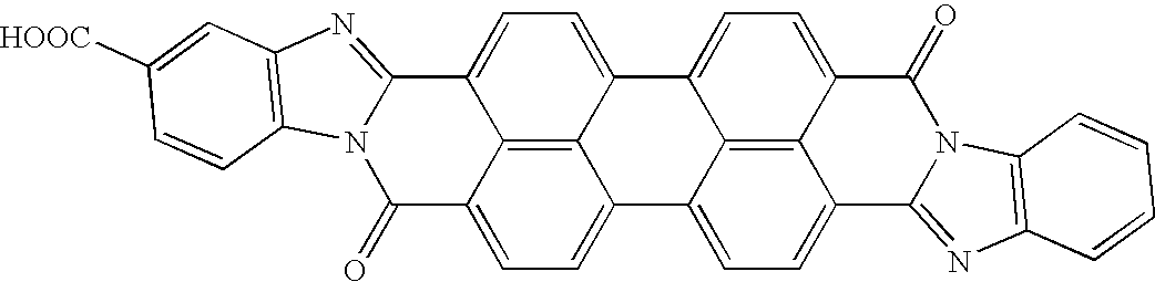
C12=C3C4=CC=C1C1=CC=C5C6=C1C(=CC=C6C(=O)N1C5=NC5=C1C=CC=C5)C2=CC=C3C1=NC2=C(N1C4=O)C=CC([HOOC])=C2
